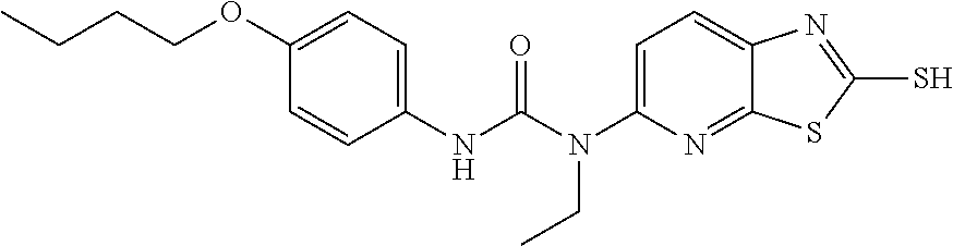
C1=C(N(C(NC2=CC=C(OCCCC)C=C2)=O)CC)N=C2C(=C1)N=C(S)S2
